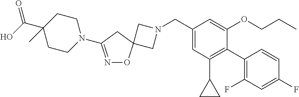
C1N(CC2=CC(C3CC3)=C(C3=C(F)C=C(F)C=C3)C(OCCC)=C2)CC12ON=C(N1CCC(C(O)=O)(C)CC1)C2
